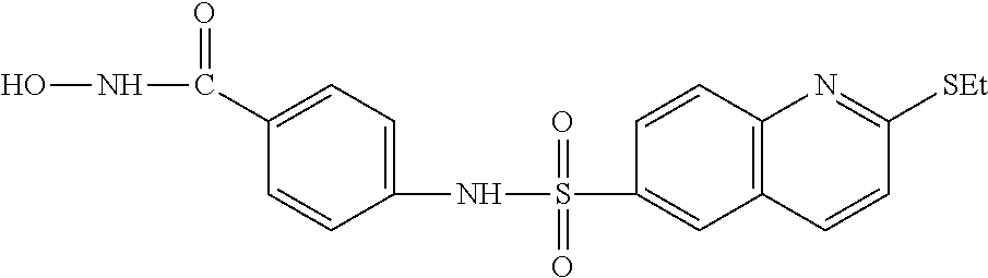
ONC(C1=CC=C(NS(=O)(=O)C2=CC3=C(C=C2)N=C([SEt])C=C3)C=C1)=O
